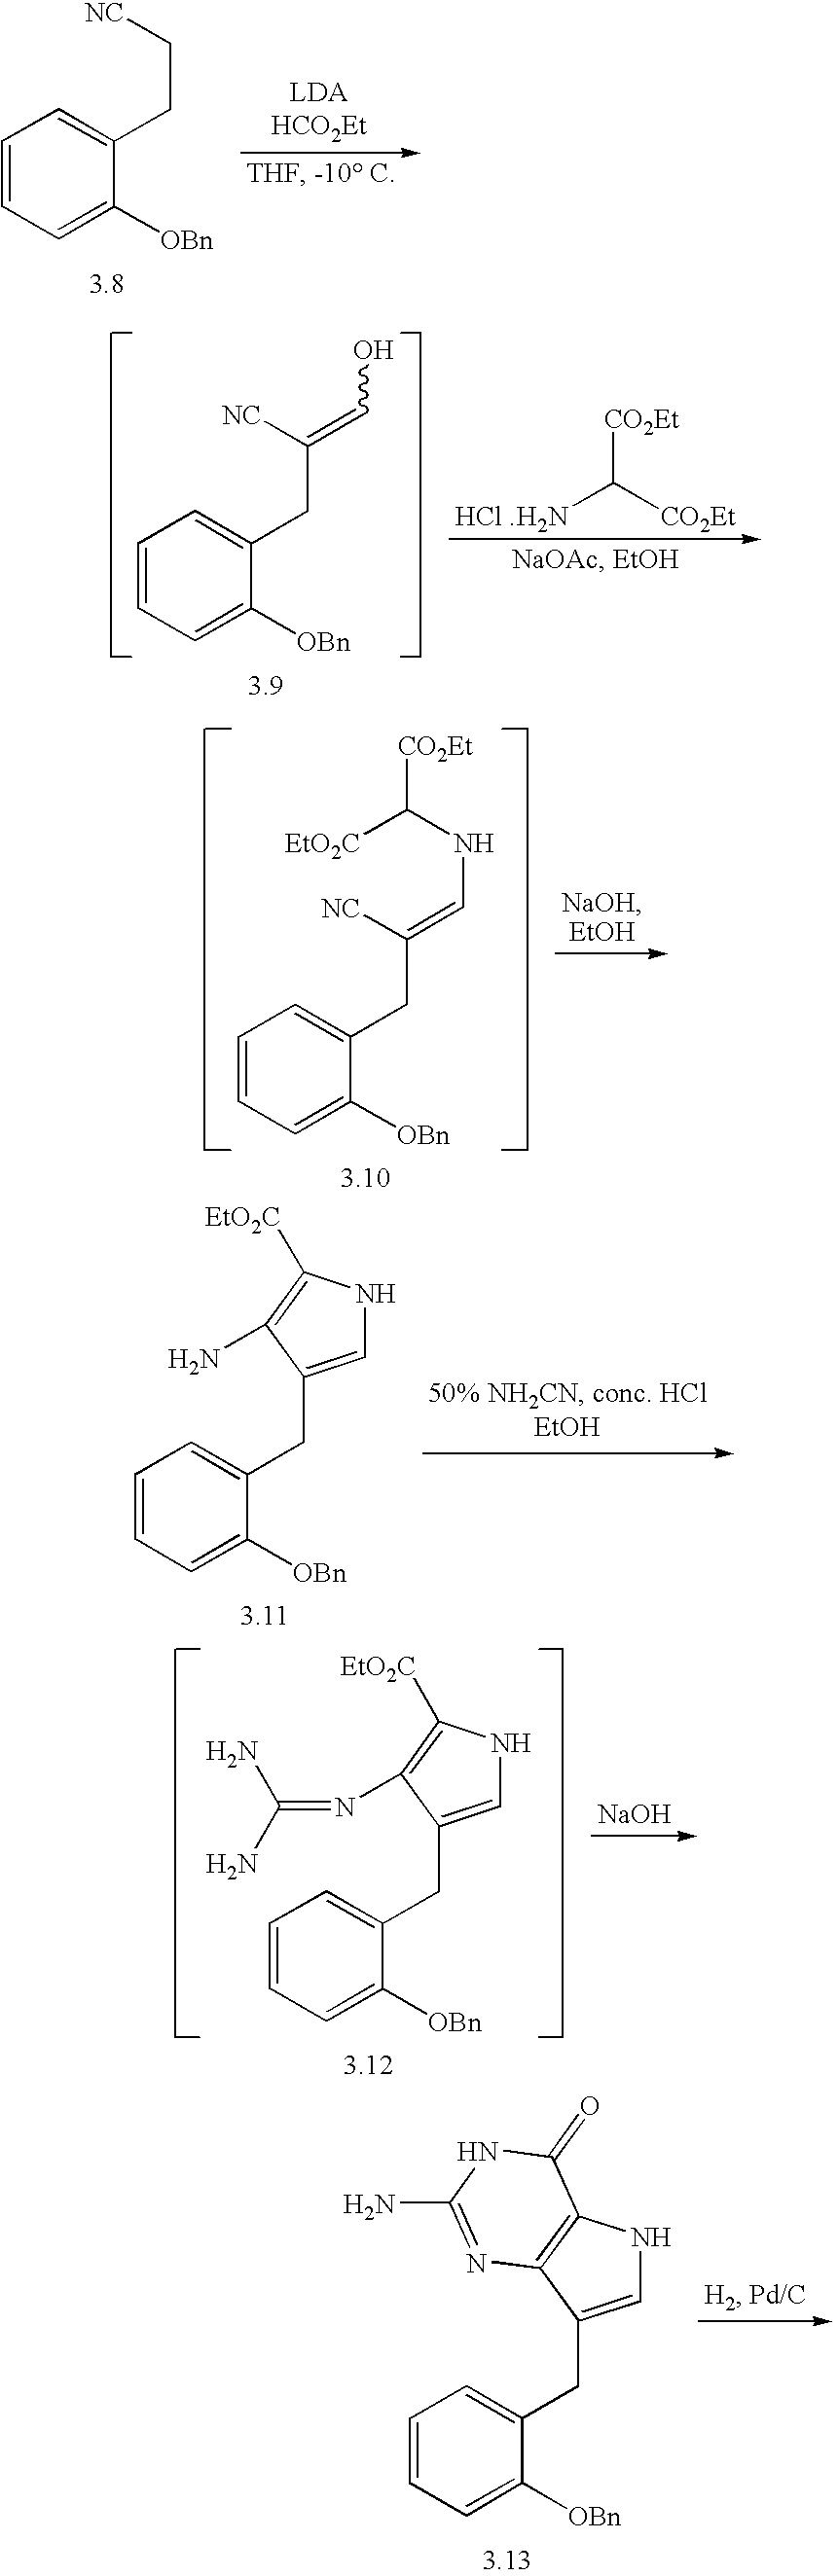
C1=CC=C([OBn])C(CC[NC])=C1.C1=CC=C([OBn])C(CC([NC])=CO)=C1.[CO2Et]C([CO2Et])[HCl .H2N].C1=CC=C([OBn])C(CC(=CNC([EtO2C])[CO2Et])[NC])=C1.C1=CC=C([OBn])C(CC2=CNC([EtO2C])=C2N)=C1.C1=CC=C([OBn])C(CC2=CNC([EtO2C])=C2N=C(N)N)=C1.[NaOH].C1=CC=C([OBn])C(CC2=CNC3=C2N=C(N)NC3=O)=C1
